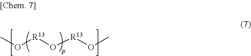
O(C)[R13]O[R13]OC
